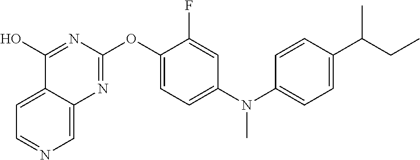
C1=C2C(=CN=C1)N=C(OC1=CC=C(N(C3=CC=C(C(CC)C)C=C3)C)C=C1F)N=C2O
